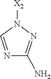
N1([X2])C=NC(N)=N1
